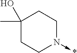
C1(C)(O)CCN(->*)CC1
